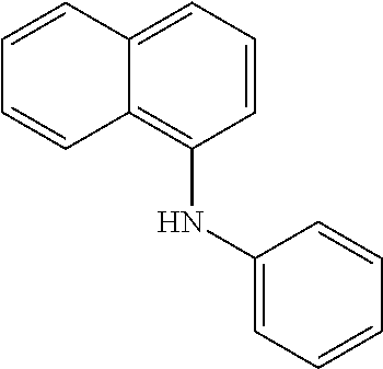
C1=CC=C2C(=C1NC1=CC=CC=C1)C=CC=C2
